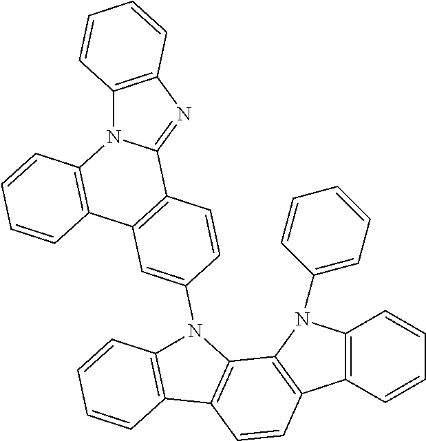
C12=C(N=C3N1C1=C(C4=C3C=CC(N3C5=C(C=CC6=C5N(C5=CC=CC=C5)C5=C6C=CC=C5)C5=C3C=CC=C5)=C4)C=CC=C1)C=CC=C2
